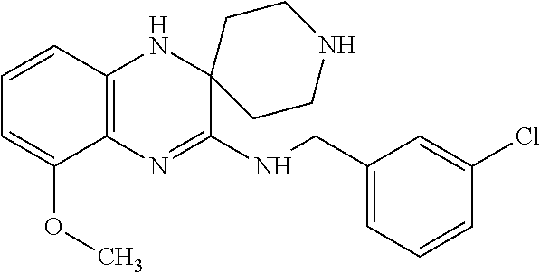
C12=C(N=C(NCC3=CC=CC(Cl)=C3)C3(N1)CCNCC3)C(OC)=CC=C2
